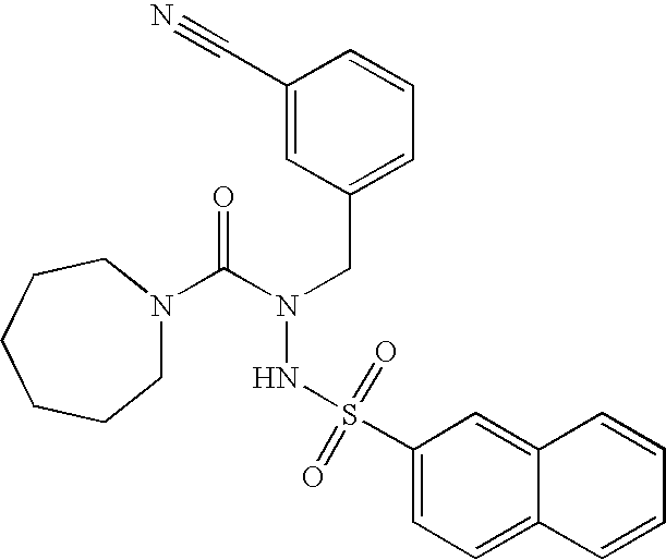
C1N(C(N(CC2=CC=CC(C#N)=C2)NS(=O)(=O)C2=CC=C3C(=C2)C=CC=C3)=O)CCCCC1
